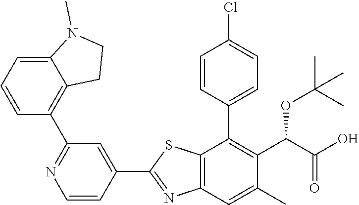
C1=CC(C2=C(C(OC(C)(C)C)C(=O)O)C(C)=CC3=C2SC(C2=CC(C4=C5C(=CC=C4)N(C)CC5)=NC=C2)=N3)=CC=C1Cl
